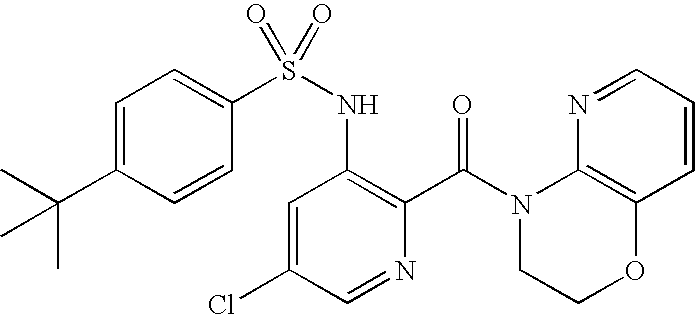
C1=C(C(C)(C)C)C=CC(S(NC2=C(C(N3CCOC4=C3N=CC=C4)=O)N=CC(Cl)=C2)(=O)=O)=C1
